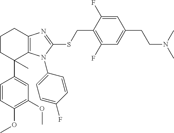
C1(OC)=C(OC)C=CC(C2(C)C3=C(CCC2)N=C(SCC2=C(F)C=C(CCN(C)C)C=C2F)N3C2=CC=C(F)C=C2)=C1
